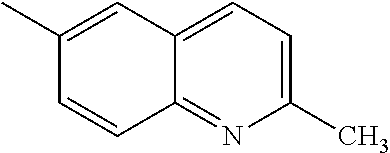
C1(C)=CC2=CC=C(C)N=C2C=C1
